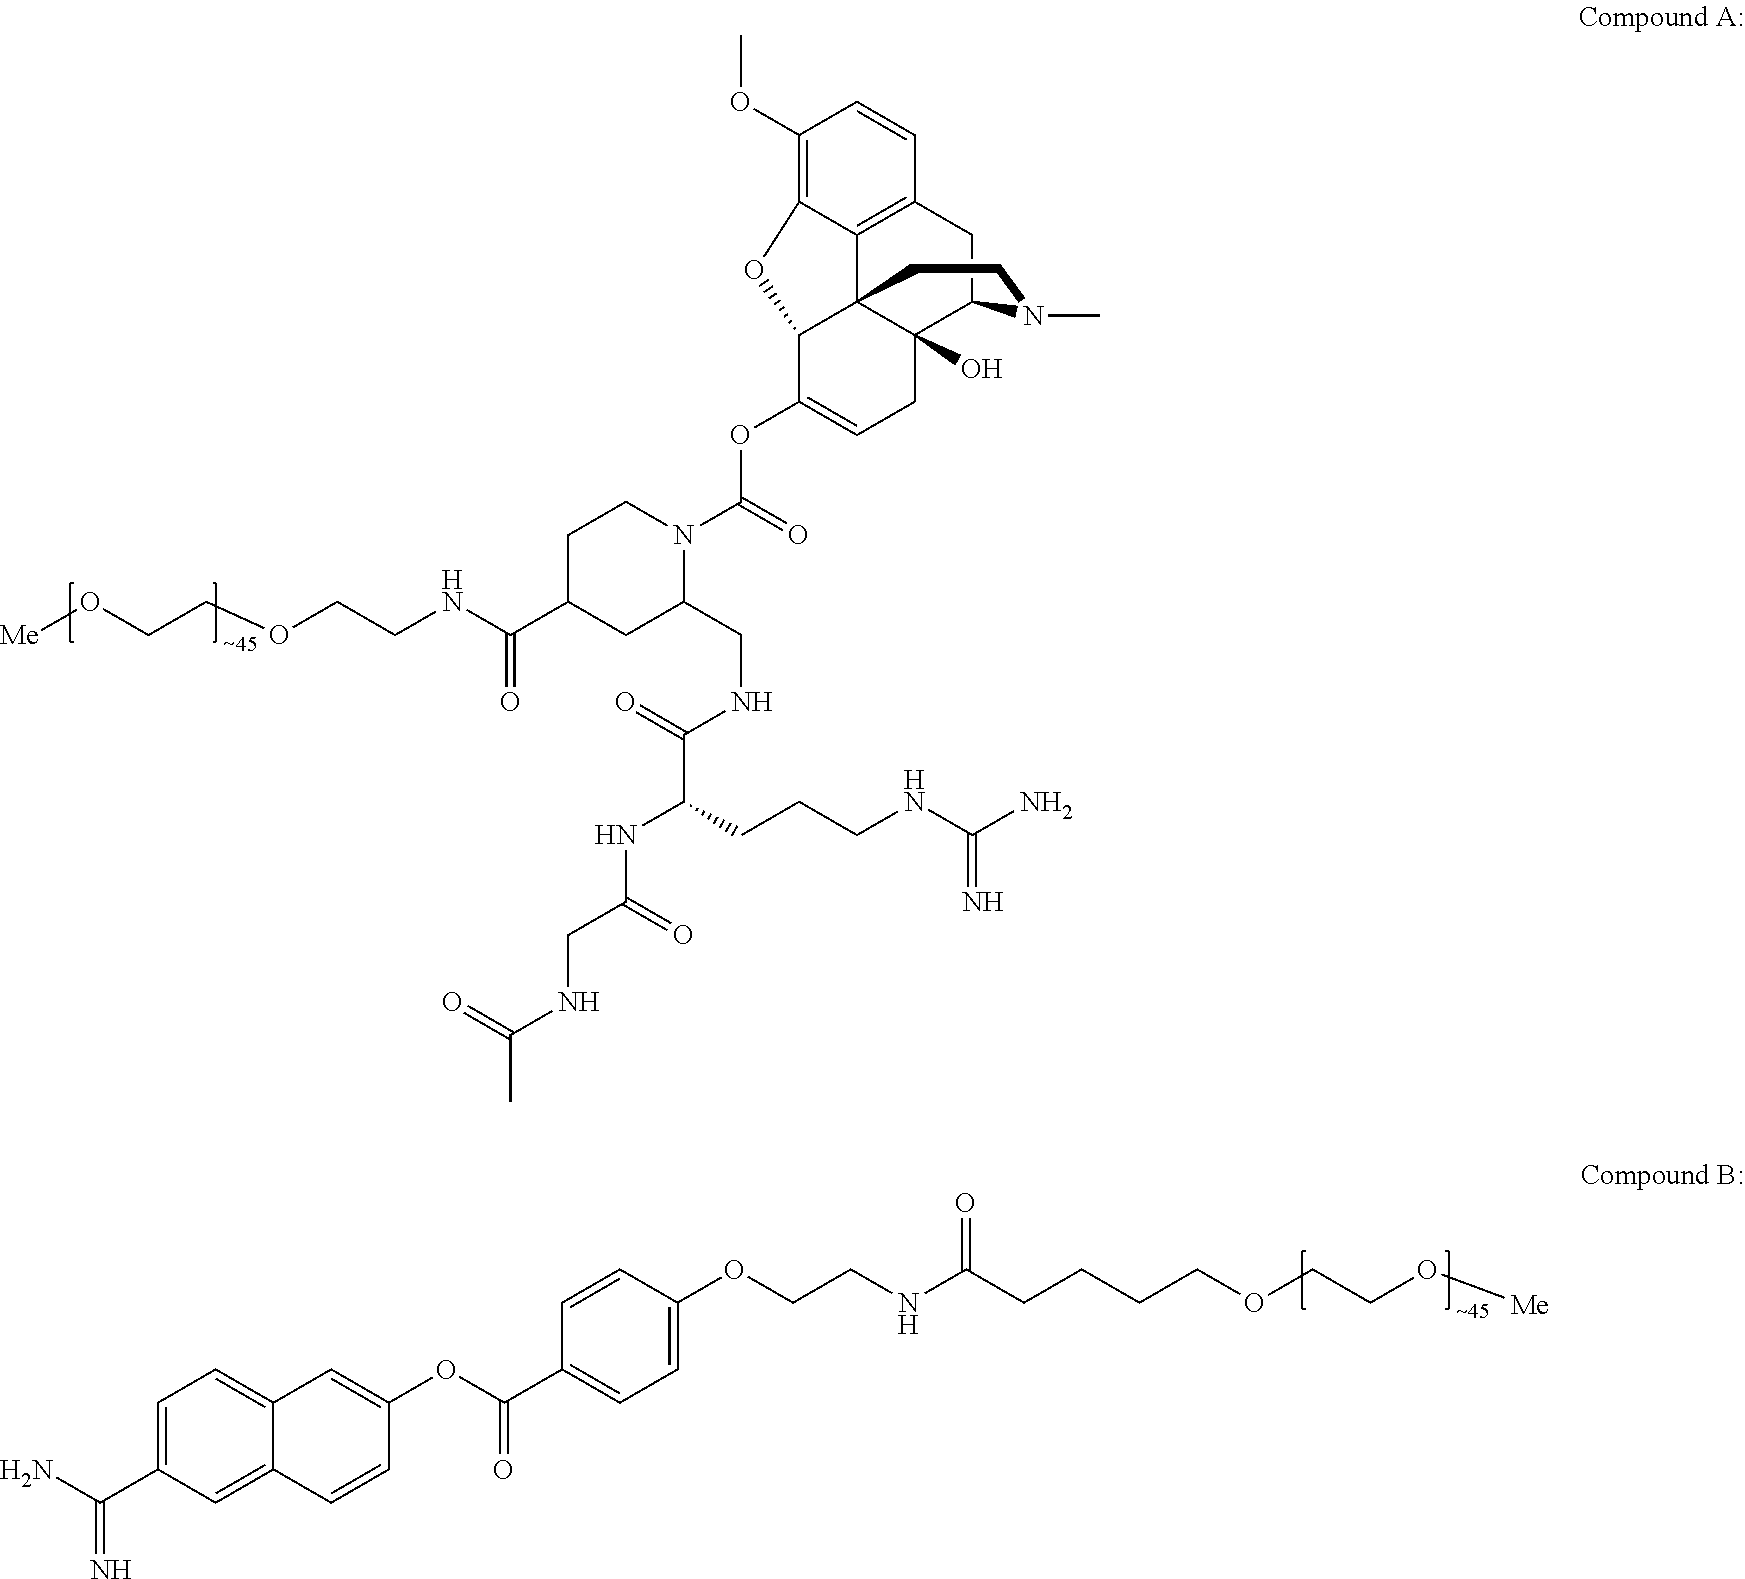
C1(OC)=C2C3=C(C=C1)CC1C4(O)C3(C(C(OC(N3CCC(C(=O)NCCOCCO[Me])CC3CNC(=O)C(CCCNC(N)=N)NC(=O)CNC(C)=O)=O)=CC4)O2)CCN1C.C1=C(C(N)=N)C=C2C(=C1)C=C(OC(C1=CC=C(OCCNC(CCCCOCCO[Me])=O)C=C1)=O)C=C2
